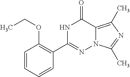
C1=CC=CC(C2=NN3C(=C(C)N=C3C)C(=O)N2)=C1OCC
